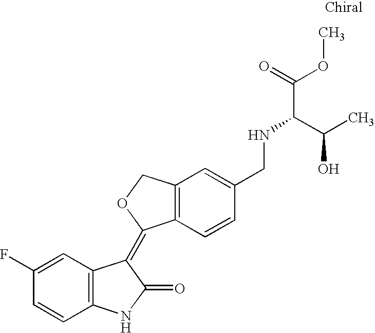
C1(F)=CC2=C(C=C1)NC(=O)C2=C1C2=C(CO1)C=C(CNC(C(OC)=O)C(C)O)C=C2
